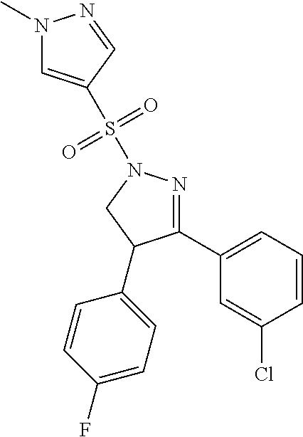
N1(C)C=C(S(N2N=C(C3=CC=CC(Cl)=C3)C(C3=CC=C(F)C=C3)C2)(=O)=O)C=N1
